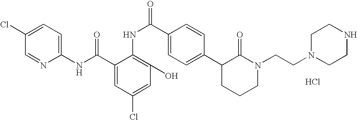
C1(NC(C2=CC(Cl)=CC(O)=C2NC(C2=CC=C(C3CCCN(CCN4CCNCC4)C3=O)C=C2)=O)=O)=CC=C(Cl)C=N1.Cl
